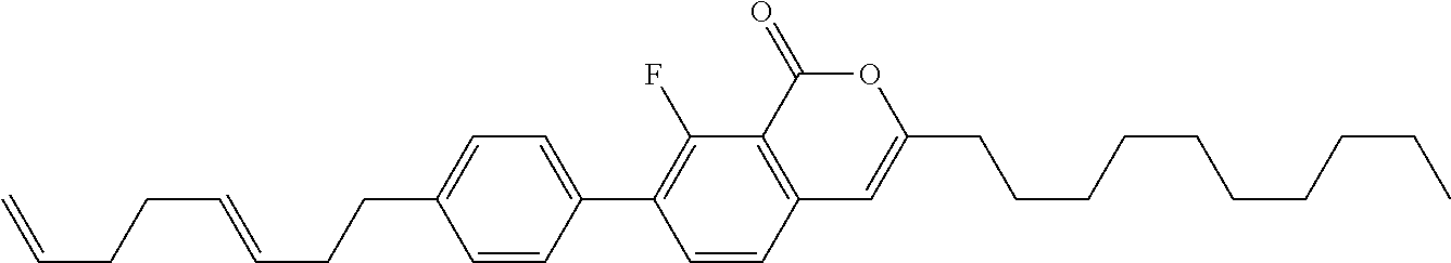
C12=C(C(=O)OC(CCCCCCCCCC)=C1)C(F)=C(C1=CC=C(CCC=CCCC=C)C=C1)C=C2
